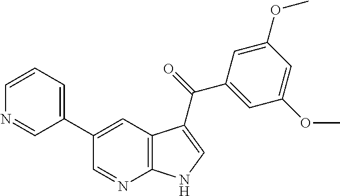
C1(C2=CC3=C(N=C2)NC=C3C(C2=CC(OC)=CC(OC)=C2)=O)=CC=CN=C1
